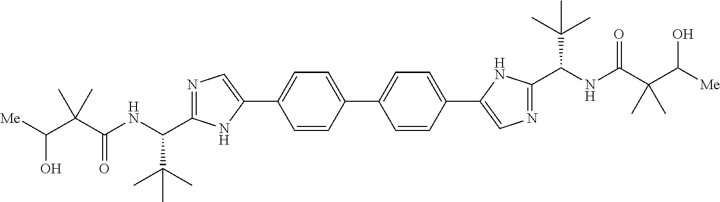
C(C(NC(C(C)(C)C)C1=NC=C(C2=CC=C(C3=CC=C(C4=CN=C(C(NC(C(C([Me])O)(C)C)=O)C(C)(C)C)N4)C=C3)C=C2)N1)=O)(C(O)[Me])(C)C
